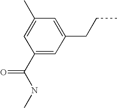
C1(C(NC)=O)=CC(CCC)=CC(C)=C1
